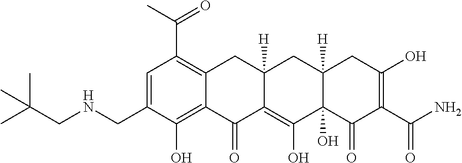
C1=C(CNCC(C)(C)C)C(O)=C2C(=C1C(C)=O)CC1([H])C(=C(O)C3(O)C([H])(C1)CC(O)=C(C(N)=O)C3=O)C2=O
